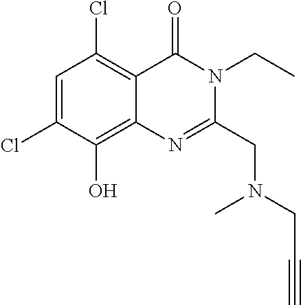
C1=C(Cl)C(O)=C2C(=C1Cl)C(=O)N(CC)C(CN(CC#C)C)=N2
